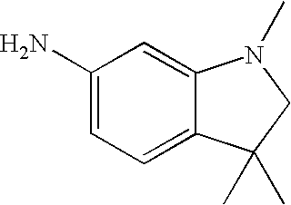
NC1=CC=C2C(=C1)N(C)CC2(C)C
